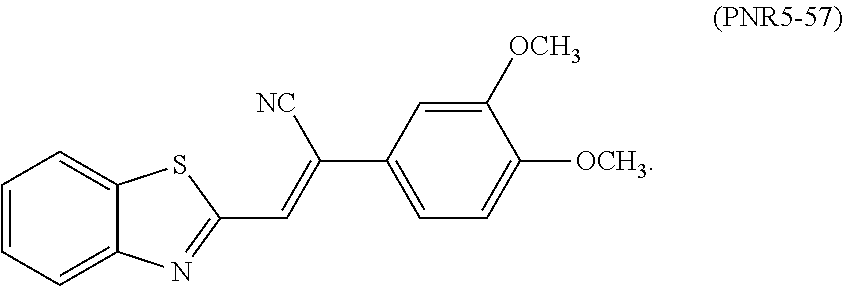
C1=CC=C2C(=C1)SC(C=C(C1=CC=C([OCH3])C([OCH3])=C1)[NC])=N2
